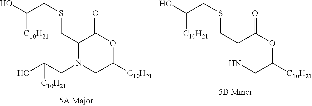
OC(CN1CC([C10H21])OC(=O)C1CSCC(O)[C10H21])[C10H21].N1CC([C10H21])OC(=O)C1CSCC(O)[C10H21]
